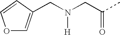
C(N(CC(C)=O)[H])C1=COC=C1
